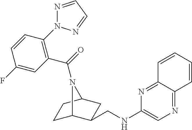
C1C2C(CNC3=CN=C4C(=N3)C=CC=C4)CC(C1)N2C(=O)C1=C(N2N=CC=N2)C=CC(F)=C1
